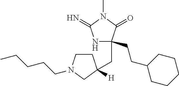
C1(CCC2CCCCC2)(CC2([H])CCN(CCCCC)C2)NC(=N)N(C)C1=O
